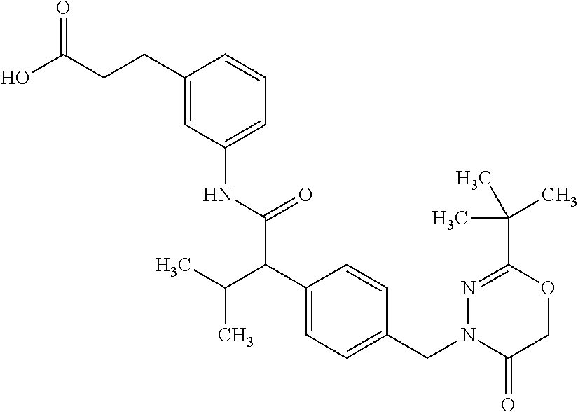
C1(NC(=O)C(C2=CC=C(CN3C(=O)COC(C(C)(C)C)=N3)C=C2)C(C)C)=CC=CC(CCC(O)=O)=C1
